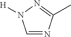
C1=NC(C)=NN1[H]
